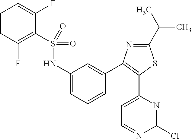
N(C1=CC=CC(C2=C(C3=CC=NC(Cl)=N3)SC(C(C)C)=N2)=C1)S(=O)(=O)C1=C(F)C=CC=C1F
